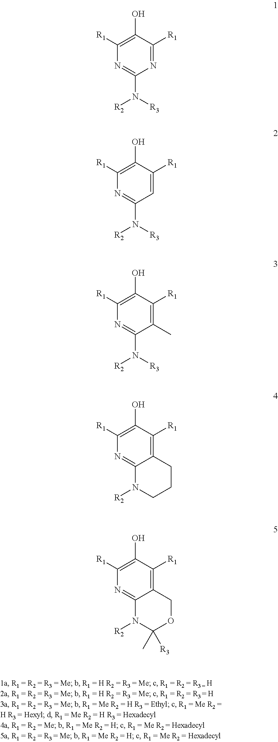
N1=C([R1])C(O)=C([R1])N=C1N([R3])[R2].C1=C([R1])C(O)=C([R1])N=C1N([R3])[R2].C1(C)=C([R1])C(O)=C([R1])N=C1N([R3])[R2].C12=C([R1])C(O)=C([R1])N=C1N([R2])CCC2.C12=C([R1])C(O)=C([R1])N=C1N([R2])C(C)([R3])OC2
